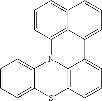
S1C2=C3N(C4=CC=CC=C14)C1=C4C(=CC=C1)C=CC=C4C3=CC=C2
